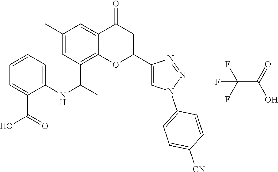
FC(F)(F)C(=O)O.C12=C(C(C)NC3=CC=CC=C3C(O)=O)C=C(C)C=C1C(=O)C=C(C1=CN(C3=CC=C([CN])C=C3)N=N1)O2
